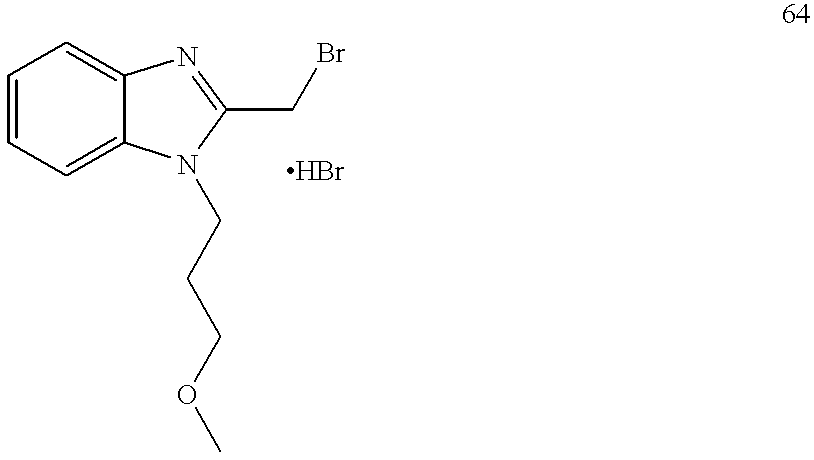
C1=CC=C2C(=C1)N=C(CBr)N2CCCOC
